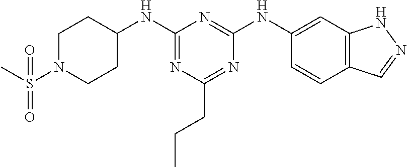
C1(NC2CCN(S(C)(=O)=O)CC2)=NC(CCC)=NC(NC2=CC3=C(C=C2)C=NN3)=N1
